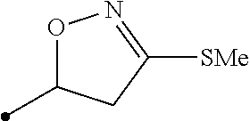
O1C(C)CC([SMe])=N1
